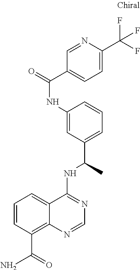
C1(NC(=O)C2=CC=C(C(F)(F)F)N=C2)=CC(C(C)NC2=NC=NC3=C(C(=O)N)C=CC=C23)=CC=C1
